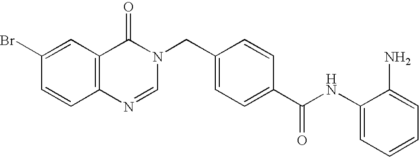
C1(NC(C2=CC=C(CN3C(=O)C4=C(C=CC(Br)=C4)N=C3)C=C2)=O)=CC=CC=C1N
